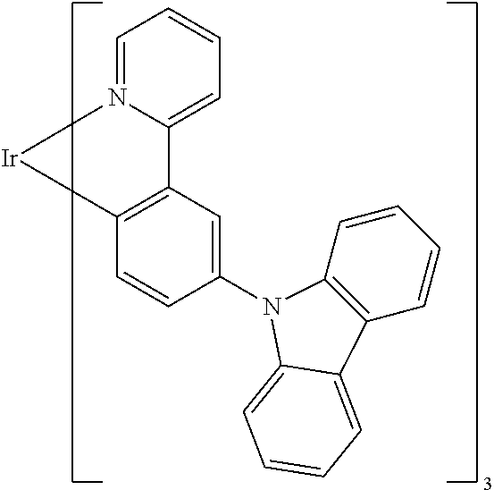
C1=CC=N2C(=C1)C1=C(C=CC(N3C4=C(C=CC=C4)C4=CC=CC=C34)=C1)[Ir]2
